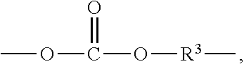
COC(O[R3]C)=O
